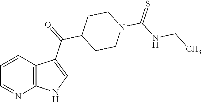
C1=CC2=C(N=C1)NC=C2C(=O)C1CCN(C(NCC)=S)CC1
